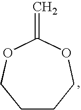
C1CCOC(=C)OC1
